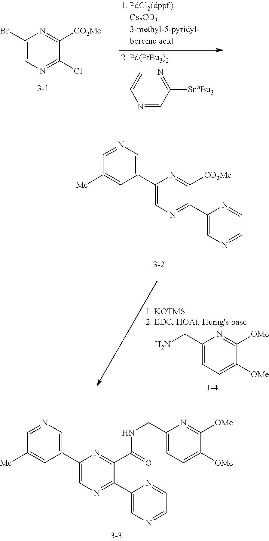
C1(C2=CN=C(C3=CN=CC=N3)C(C(=O)NCC3=CC=C([OMe])C([OMe])=N3)=N2)=CN=CC([Me])=C1.C1(Br)=CN=C(Cl)C([CO2Me])=N1.[3-1].N1=CC([SnnBu3])=NC=C1.C1(C2=CN=C(C3=CN=CC=N3)C([CO2Me])=N2)=CN=CC([Me])=C1.C1(CN)=CC=C([OMe])C([OMe])=N1
